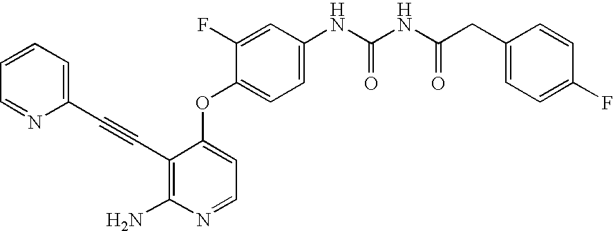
C1(F)=CC(NC(NC(CC2=CC=C(F)C=C2)=O)=O)=CC=C1OC1=CC=NC(N)=C1C#CC1=CC=CC=N1
